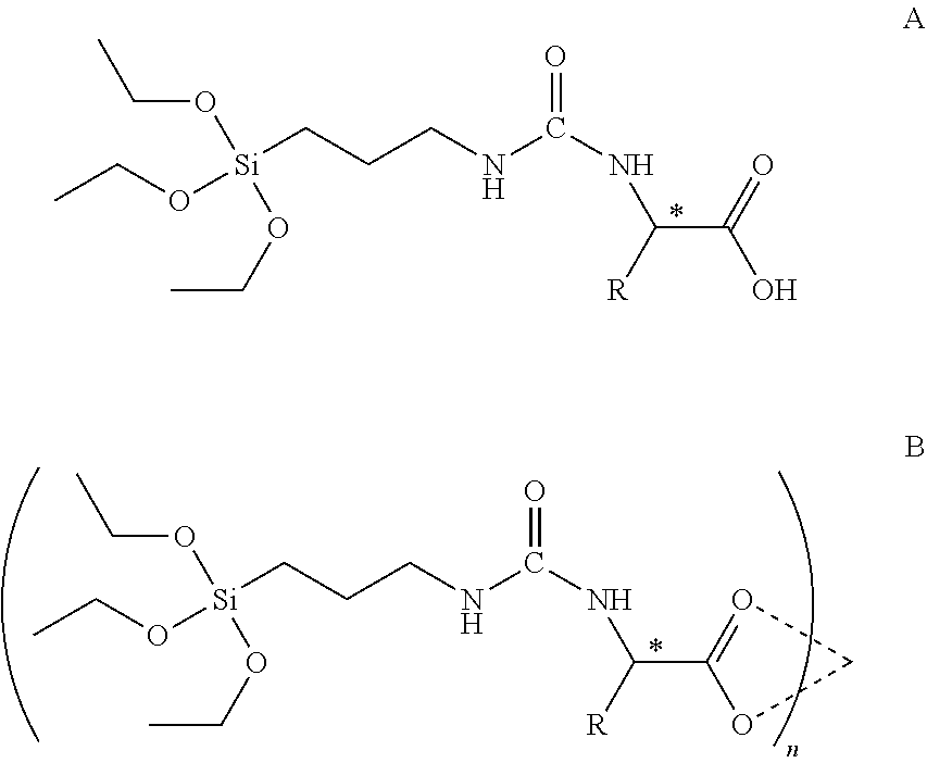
[Si](CCCNC(=O)NC([R])C(O)=O)(OCC)(OCC)OCC.[Si](CCCNC(=O)NC([R])C1=OCO1)(OCC)(OCC)OCC
